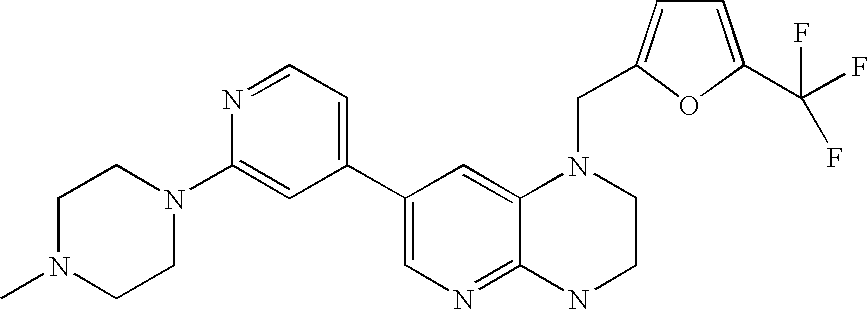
C1(C2=CC=NC(N3CCN(C)CC3)=C2)=CN=C2C(=C1)N(CC1=CC=C(C(F)(F)F)O1)CCN2
